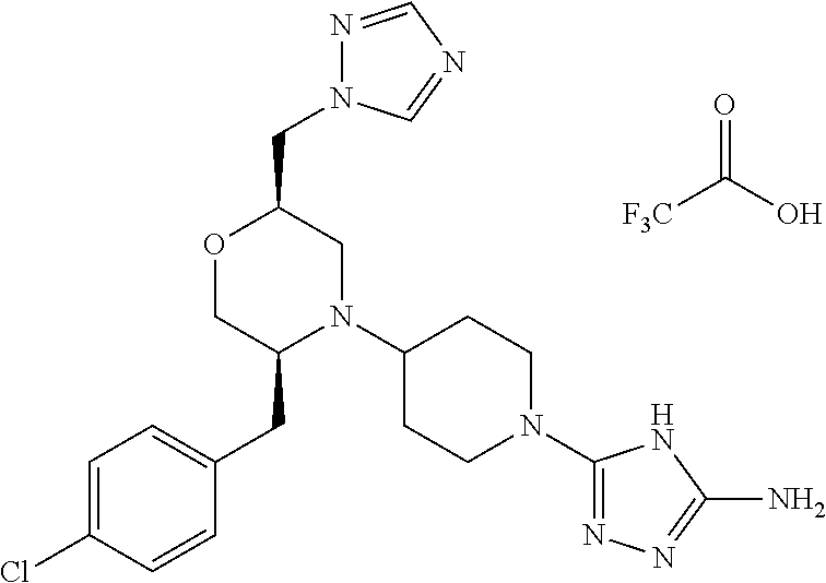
[F3C]C(O)=O.C(C1OCC(CC2=CC=C(Cl)C=C2)N(C2CCN(C3=NN=C(N)N3)CC2)C1)N1N=CN=C1
